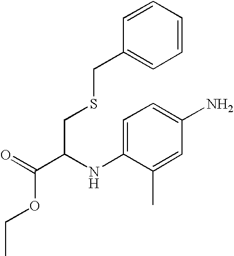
CCOC(C(CSCC1=CC=CC=C1)NC1=CC=C(N)C=C1C)=O
